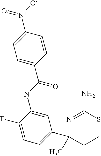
C1=CC([N+]([O-])=O)=CC=C1C(NC1=CC(C2(C)N=C(N)SCC2)=CC=C1F)=O
